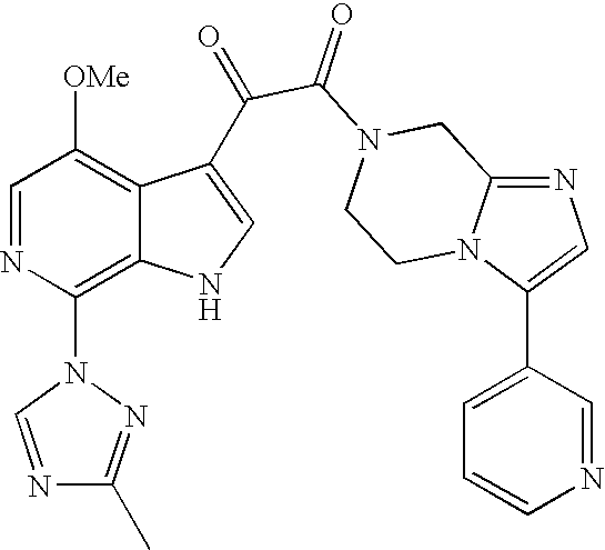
N1=C2N(C(C3=CC=CN=C3)=C1)CCN(C(=O)C(=O)C1=CNC3=C(N4N=C(C)N=C4)N=CC([OMe])=C31)C2
